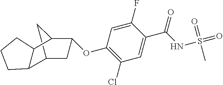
C12CC(C(OC3=C(Cl)C=C(C(NS(C)(=O)=O)=O)C(F)=C3)C1)C1C2CCC1
